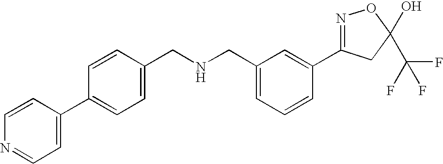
C1=C(CNCC2=CC=C(C3=CC=NC=C3)C=C2)C=C(C2=NOC(C(F)(F)F)(O)C2)C=C1
